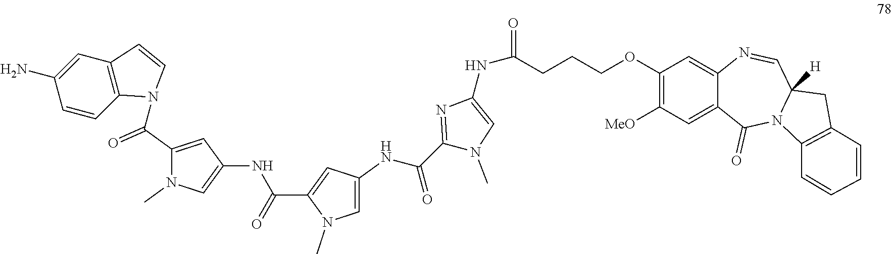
C1(NC(=O)C2=CC(NC(C3=NC(NC(=O)CCCOC4=C([MeO])C=C5C(=C4)N=CC4([H])N(C5=O)C5=C(C4)C=CC=C5)=CN3C)=O)=CN2C)=CN(C)C(C(=O)N2C3=C(C=C(N)C=C3)C=C2)=C1
